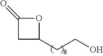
C1(CCO)OC(=O)C1
